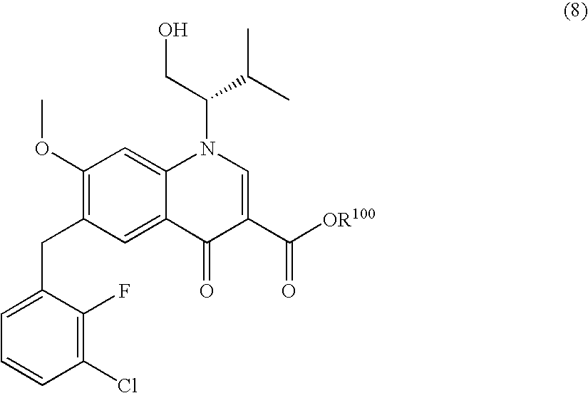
C1(OC)=C(CC2=CC=CC(Cl)=C2F)C=C2C(=C1)N(C(CO)C(C)C)C=C(C(=O)[OR100])C2=O
